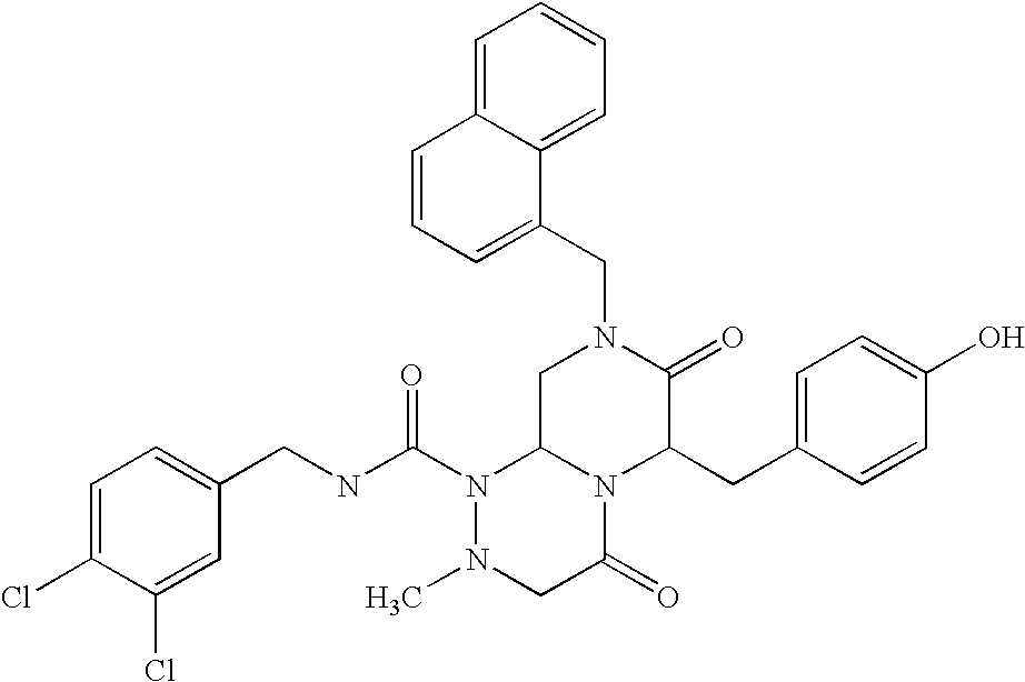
C1=CC(CC2C(=O)N(CC3=CC=CC4=CC=CC=C34)CC3N2C(=O)CN(C)N3C(NCC2=CC=C(Cl)C(Cl)=C2)=O)=CC=C1O
